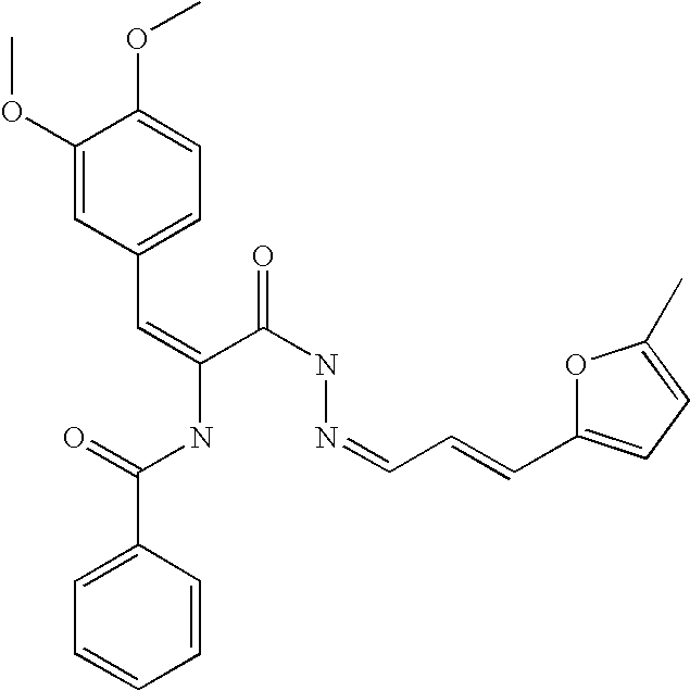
C1=C(C(NC(=CC2=CC=C(OC)C(OC)=C2)C(=O)NN=CC=CC2=CC=C(C)O2)=O)C=CC=C1
